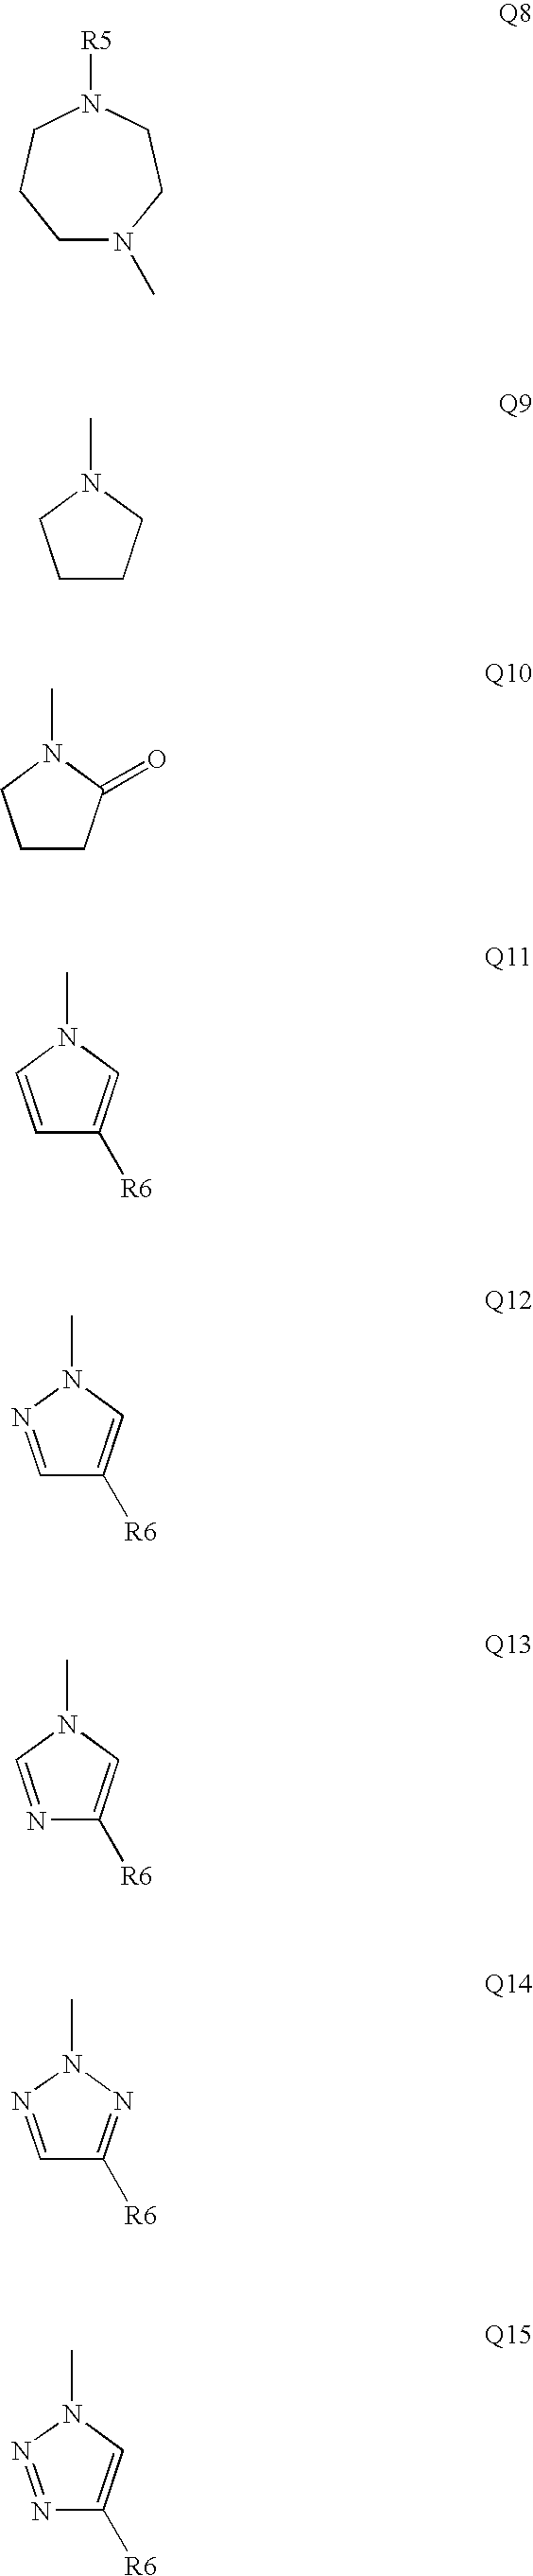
C1N(C)CCN([R5])CC1.C1CCN(C)C1.C1CC(=O)N(C)C1.C1=CN(C)C=C1[R6].C1=NN(C)C=C1[R6].N1=CN(C)C=C1[R6].C1=NN(C)N=C1[R6].N1=NN(C)C=C1[R6]
